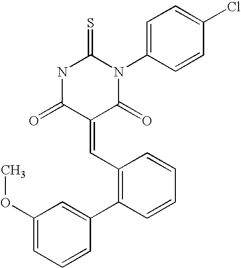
N1C(=O)C(=CC2=C(C3=CC(OC)=CC=C3)C=CC=C2)C(=O)N(C2=CC=C(Cl)C=C2)C1=S
